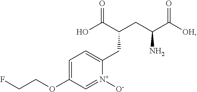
C1=[N+]([O-])C(CC(C(O)=O)CC(C([OH])=O)N)=CC=C1OCCF
